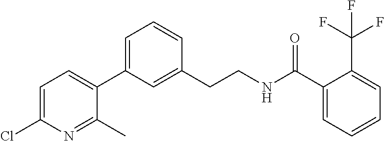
N1=C(C)C(C2=CC=CC(CCNC(C3=CC=CC=C3C(F)(F)F)=O)=C2)=CC=C1Cl
